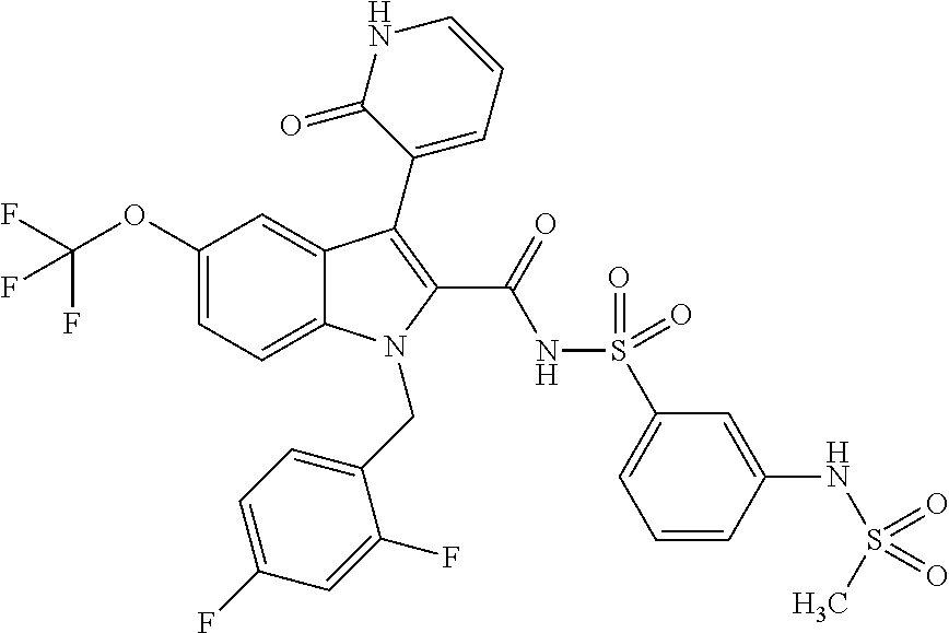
C12=CC=C(OC(F)(F)F)C=C1C(C1=CC=CNC1=O)=C(C(=O)NS(C1=CC=CC(NS(C)(=O)=O)=C1)(=O)=O)N2CC1=CC=C(F)C=C1F
